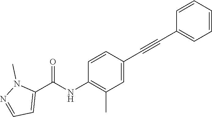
C1(C#CC2=CC=CC=C2)=CC(C)=C(NC(C2=CC=NN2C)=O)C=C1
